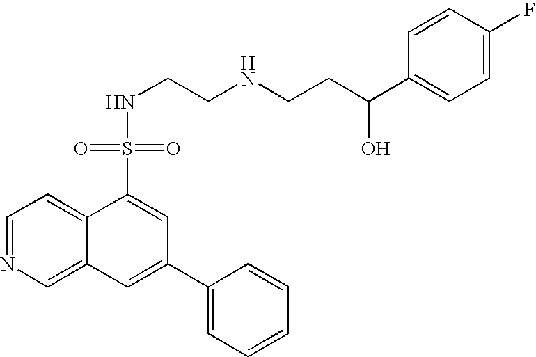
C1=NC=C2C(=C1)C(S(=O)(=O)NCCNCCC(C1=CC=C(F)C=C1)O)=CC(C1=CC=CC=C1)=C2
